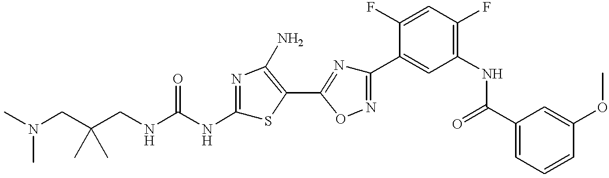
C(CNC(NC1=NC(N)=C(C2=NC(C3=CC(NC(C4=CC=CC(OC)=C4)=O)=C(F)C=C3F)=NO2)S1)=O)(CN(C)C)(C)C
